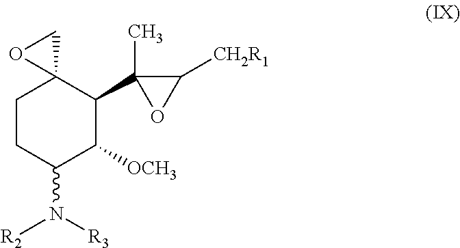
C1CC(N([R3])[R2])C([OCH3])C(C2(C)C([CH2R1])O2)C12CO2
